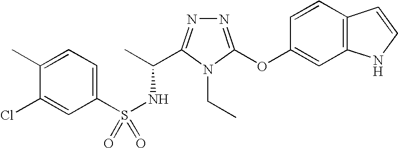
N1=C(OC2=CC3=C(C=C2)C=CN3)N(CC)C(C(C)NS(=O)(C2=CC=C(C)C(Cl)=C2)=O)=N1
